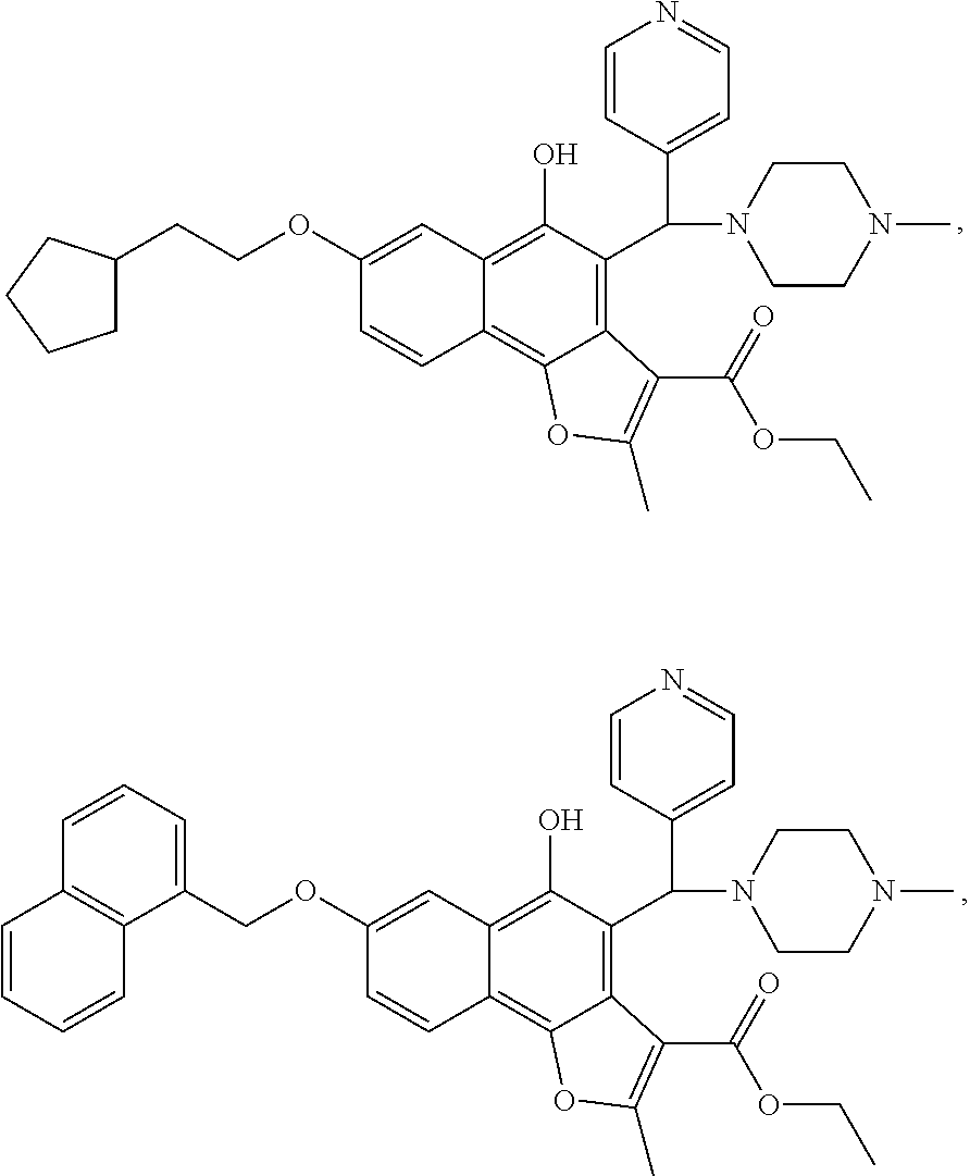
C1(OCC2=CC=CC3=C2C=CC=C3)=CC2=C(O)C(C(C3=CC=NC=C3)N3CCN(C)CC3)=C3C(=C2C=C1)OC(C)=C3C(=O)OCC.C1(OCCC2CCCC2)=CC2=C(O)C(C(C3=CC=NC=C3)N3CCN(C)CC3)=C3C(=C2C=C1)OC(C)=C3C(=O)OCC
